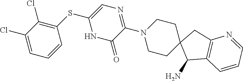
C1(Cl)=CC=CC(SC2=CN=C(N3CCC4(CC3)C(N)C3=C(C4)N=CC=C3)C(=O)N2)=C1Cl
